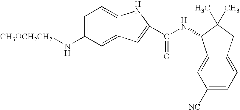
C1=C(N[CH3OCH2CH2])C=C2C(=C1)NC(C(NC1C3=CC([NC])=CC=C3CC1(C)C)=O)=C2
